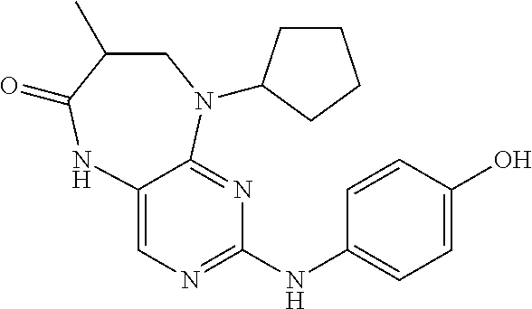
C12=CN=C(NC3=CC=C(O)C=C3)N=C1N(C1CCCC1)CC(C)C(=O)N2
